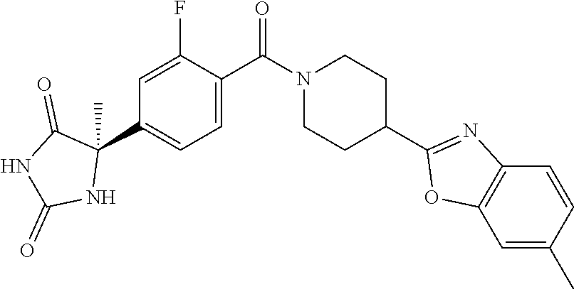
C1=C(F)C(C(N2CCC(C3=NC4=C(O3)C=C(C)C=C4)CC2)=O)=CC=C1C1(C)C(=O)NC(=O)N1
